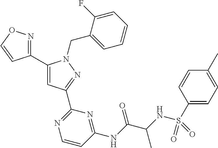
C1(C2=NOC=C2)=CC(C2=NC=CC(NC(C(C)NS(C3=CC=C(C)C=C3)(=O)=O)=O)=N2)=NN1CC1=CC=CC=C1F
